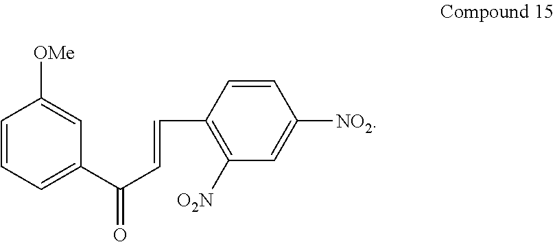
C1=CC=C(C(C=CC2=C([O2N])C=C([NO2])C=C2)=O)C=C1[OMe]
